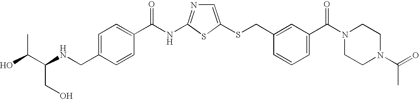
C1=C(SCC2=CC(C(N3CCN(C(=O)C)CC3)=O)=CC=C2)SC(NC(=O)C2=CC=C(CNC(C(C)O)CO)C=C2)=N1
